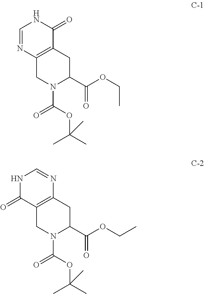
C1=NC2=C(C(=O)N1)CC(C(OCC)=O)N(C(OC(C)(C)C)=O)C2.N1C(=O)C2=C(N=C1)CC(C(OCC)=O)N(C(OC(C)(C)C)=O)C2
